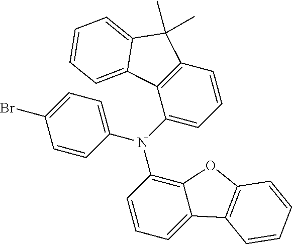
C1=CC(N(C2=CC=CC3=C2C2=CC=CC=C2C3(C)C)C2=C3C(=CC=C2)C2=C(O3)C=CC=C2)=CC=C1Br
